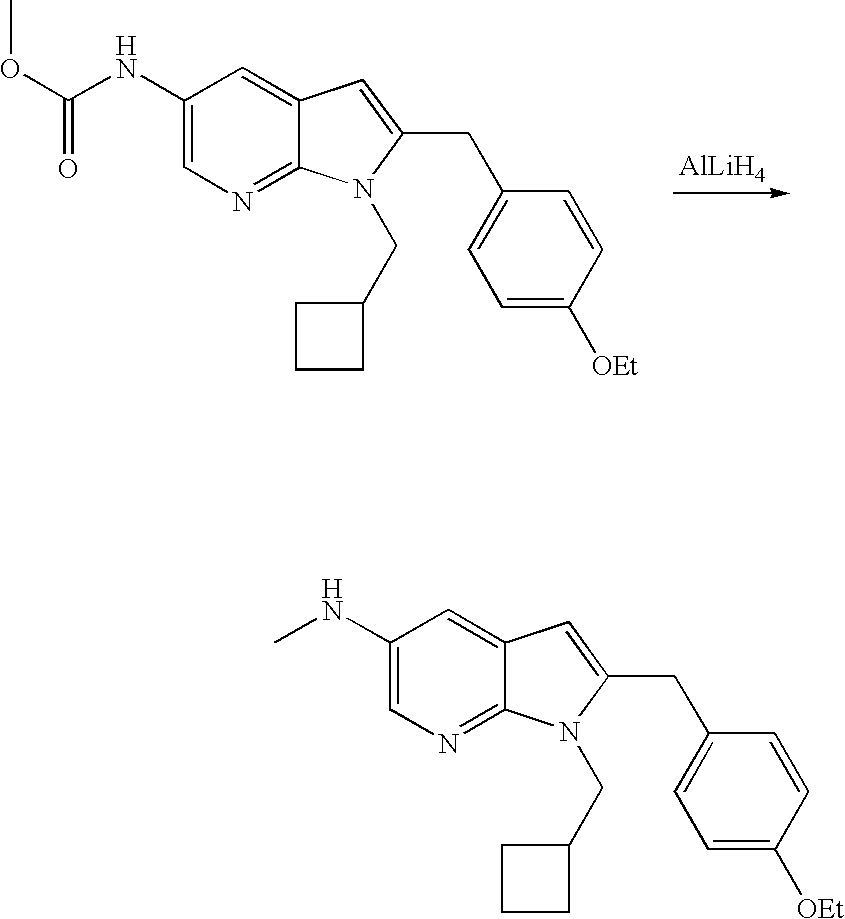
C1(NC(OC)=O)=CN=C2C(=C1)C=C(CC1=CC=C([OEt])C=C1)N2CC1CCC1.[AlLiH4].C1(NC)=CN=C2C(=C1)C=C(CC1=CC=C([OEt])C=C1)N2CC1CCC1
